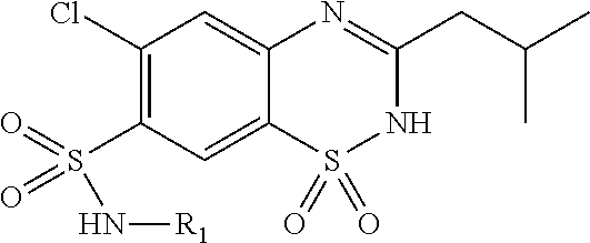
C1(Cl)=C(S(=O)(=O)N[R1])C=C2C(=C1)N=C(CC(C)C)NS2(=O)=O
